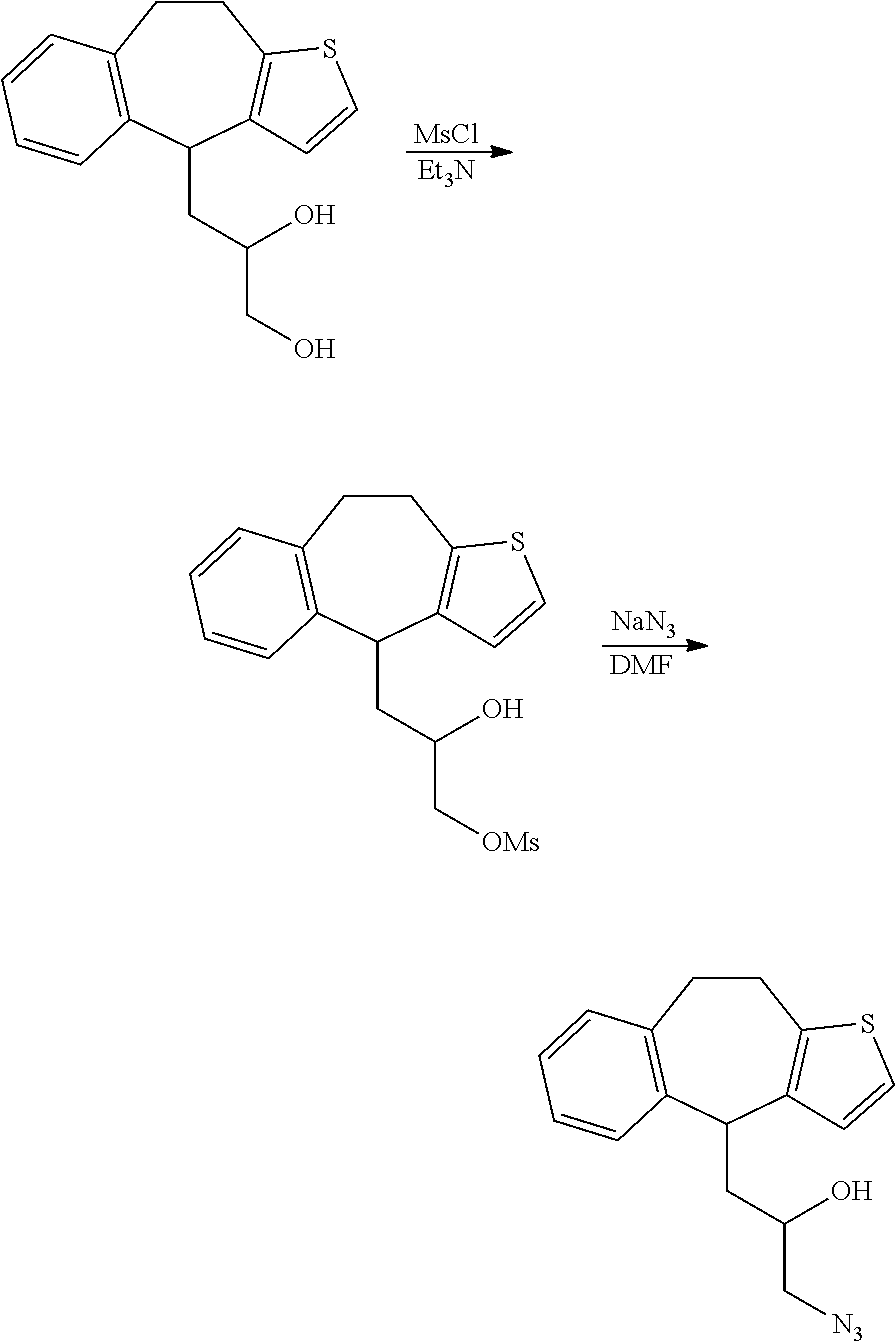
[Et3N].[MsCl].C1CC2=C(C(CC(CO)O)C3=C1SC=C3)C=CC=C2.[DMF].[NaN3].C1CC2=C(C(CC(C[OMs])O)C3=C1SC=C3)C=CC=C2.C1CC2=C(C(CC(C[N3])O)C3=C1SC=C3)C=CC=C2
